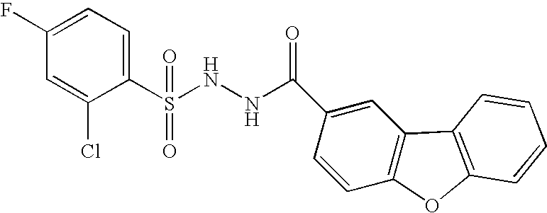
C1(S(NNC(C2=CC3=C(C=C2)OC2=C3C=CC=C2)=O)(=O)=O)=CC=C(F)C=C1Cl
